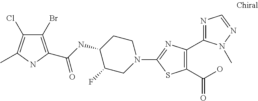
C1CC(NC(=O)C2=C(Br)C(Cl)=C(C)N2)C(F)CN1C1=NC(C2=NC=NN2C)=C(C(O)=O)S1
